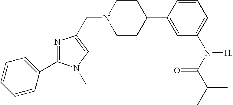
C(N1CCC(C2=CC(N([H])C(C(C)C)=O)=CC=C2)CC1)C1=CN(C)C(C2=CC=CC=C2)=N1
